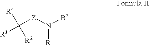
[B2]N([Z]C([R3])([R4])[R2])[R1]
